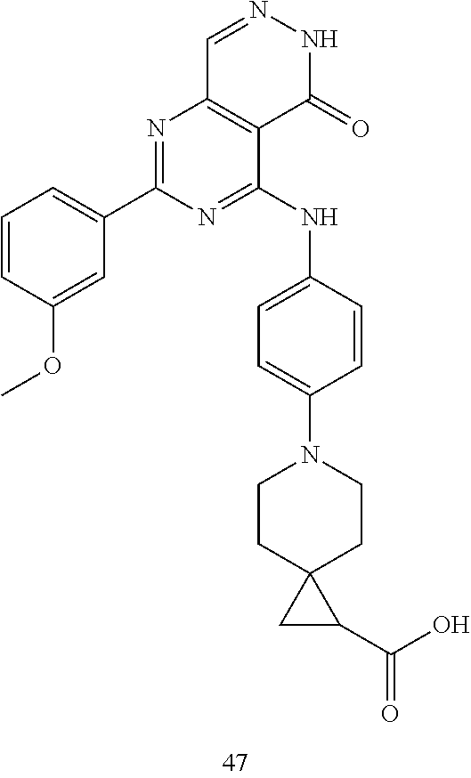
C1=NNC(=O)C2=C1N=C(C1=CC=CC(OC)=C1)N=C2NC1=CC=C(N2CCC3(CC2)CC3C(O)=O)C=C1
